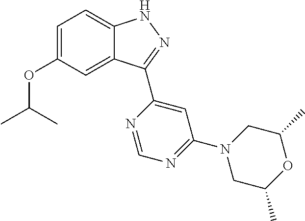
C12=CC(OC(C)C)=CC=C1NN=C2C1=CC(N2CC(C)OC(C)C2)=NC=N1
